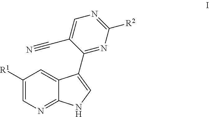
[R1]C1=CN=C2C(=C1)C(C1=NC([R2])=NC=C1C#N)=CN2
